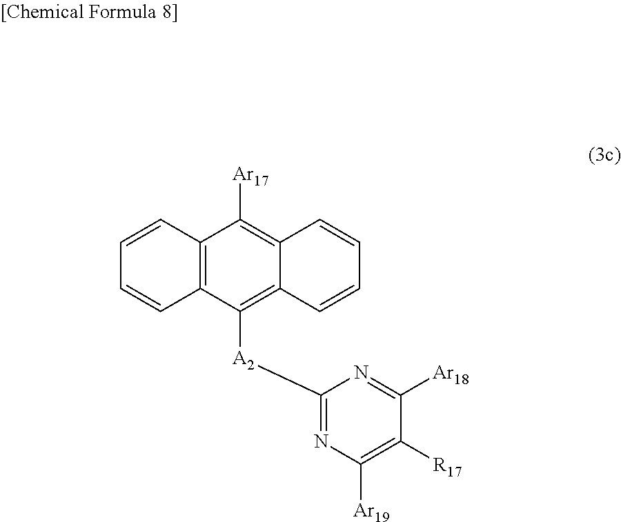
C1=CC2=C(C=C1)C([A2]C1=NC([Ar19])=C([R17])C([Ar18])=N1)=C1C(=C2[Ar17])C=CC=C1
